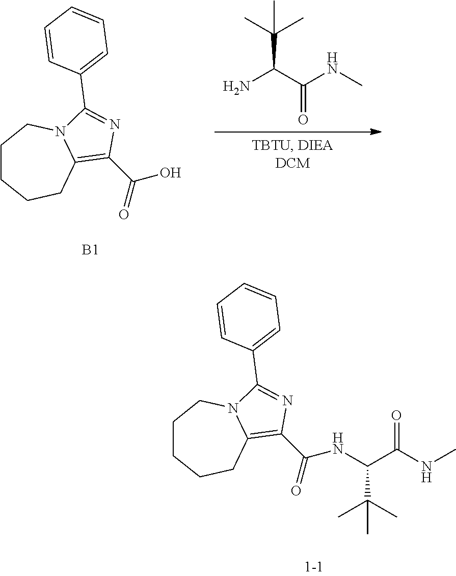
C1CCCC2=C(C(=O)O)N=C(C3=CC=CC=C3)N2C1.[B1].C(C(C(NC)=O)N)(C)(C)C.C1CCCC2=C(C(=O)NC(C(=O)NC)C(C)(C)C)N=C(C3=CC=CC=C3)N2C1
